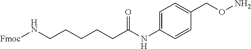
C1=C(NC(CCCCCN[Fmoc])=O)C=CC(CON)=C1
